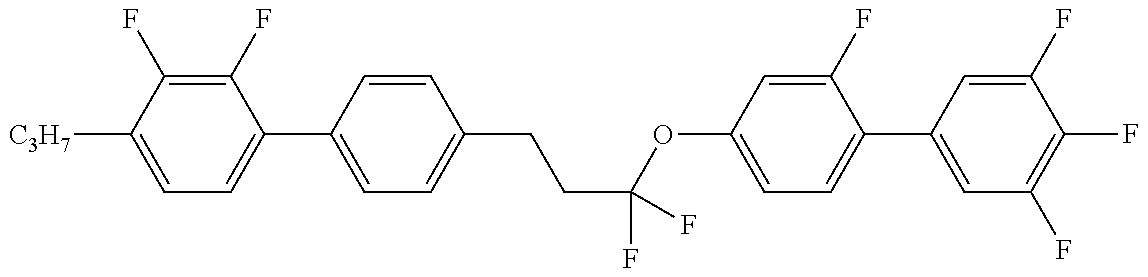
C1=C([C3H7])C(F)=C(F)C(C2=CC=C(CCC(OC3=CC=C(C4=CC(F)=C(F)C(F)=C4)C(F)=C3)(F)F)C=C2)=C1
